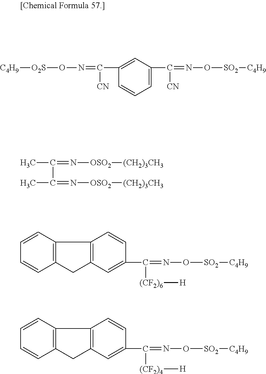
C1=C(C(=NO[O2S][C4H9])[CN])C=CC=C1C(=NO[SO2][C4H9])[CN].CC(=N[OSO2][(CH2)3CH3])C(C)=N[OSO2][(CH2)3CH3].C1=CC(C(=NO[SO2][C4H9])[(CF2)6][H])=CC2=C1C1=C(C2)C=CC=C1.C1=CC(C(=NO[SO2][C4H9])[(CF2)4][H])=CC2=C1C1=C(C2)C=CC=C1
